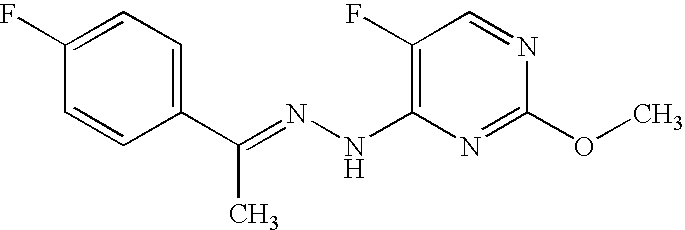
C1(F)=C(NN=C(C2=CC=C(F)C=C2)C)N=C(OC)N=C1
